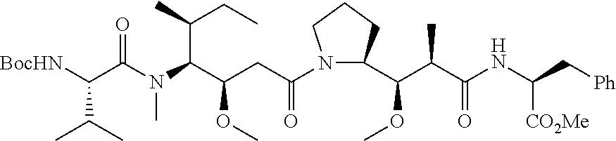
C(OC)(C(C(NC([CO2Me])C[Ph])=O)C)C1N(C(CC(OC)C(C(CC)C)N(C)C(C([BocHN])C(C)C)=O)=O)CCC1
